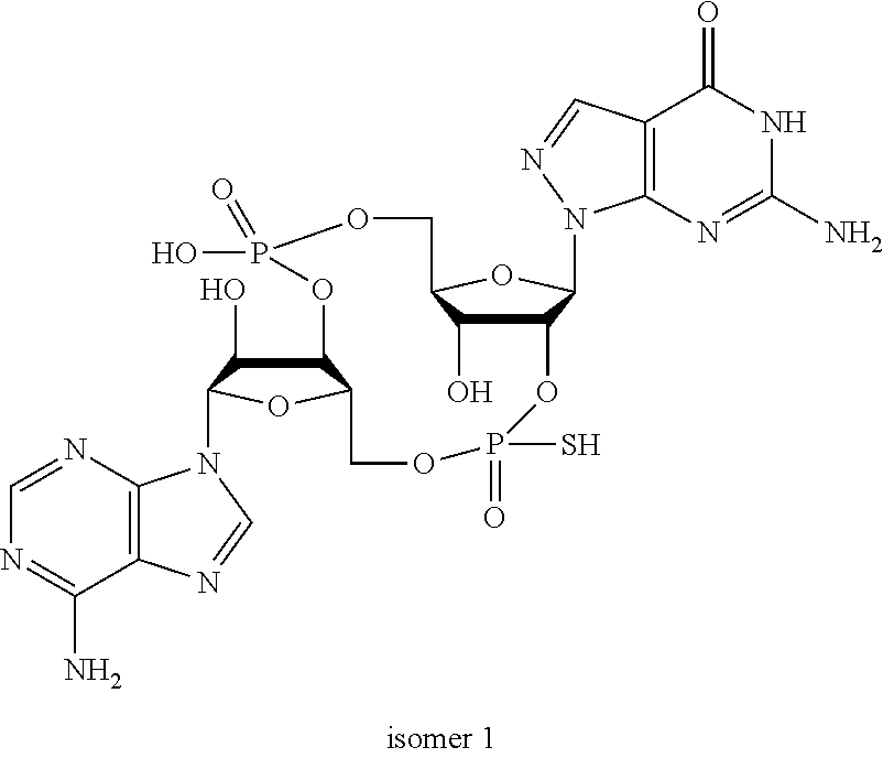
C12C(O)C(OC1N1C3=C(C(=O)NC(N)=N3)C=N1)COP(O)(=O)OC1C(O)C(N3C4=C(C(N)=NC=N4)N=C3)OC1COP(=O)(S)O2
